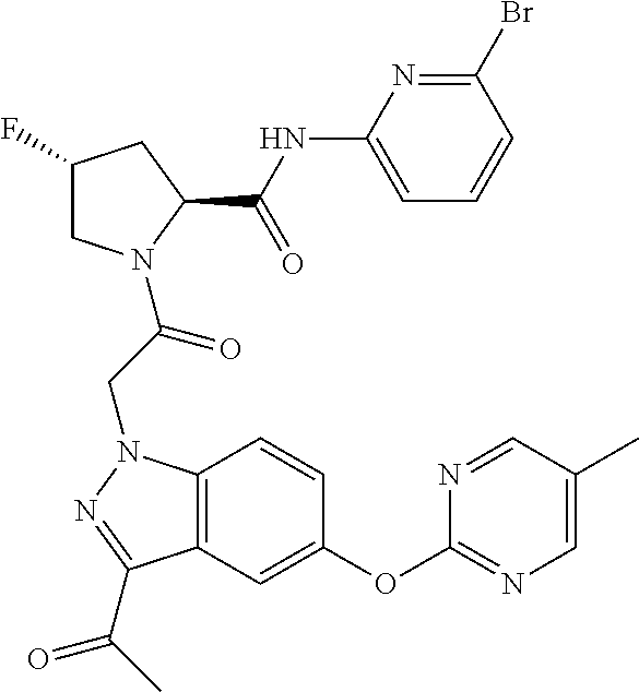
C1(F)CN(C(CN2C3=C(C=C(OC4=NC=C(C)C=N4)C=C3)C(C(C)=O)=N2)=O)C(C(NC2=CC=CC(Br)=N2)=O)C1
